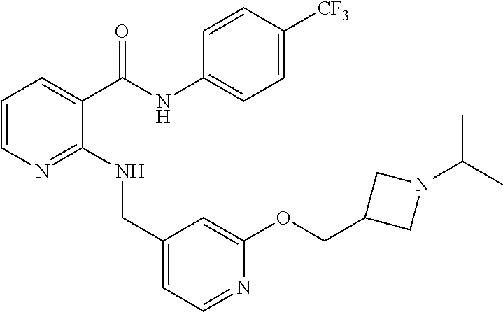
C1=CN=C(NCC2=CC=NC(OCC3CN(C(C)C)C3)=C2)C(C(NC2=CC=C([CF3])C=C2)=O)=C1
